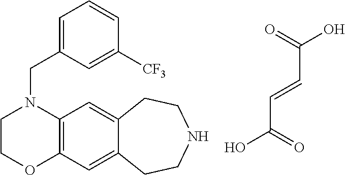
C12=C(C=C3C(=C1)CCNCC3)OCCN2CC1=CC=CC([CF3])=C1.C(C(O)=O)=CC(=O)O
